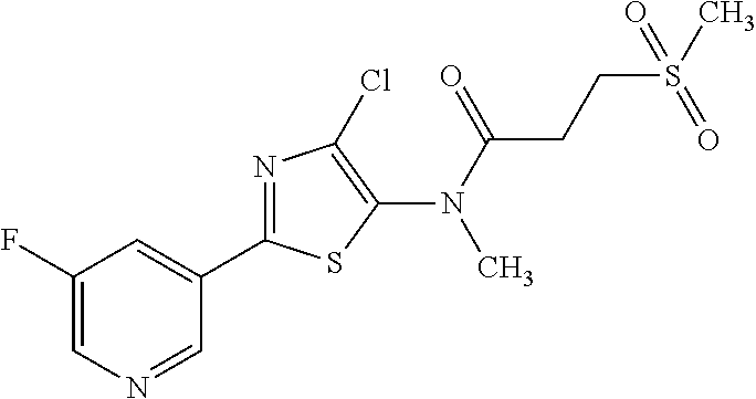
C1(F)=CN=CC(C2=NC(Cl)=C(N(C(=O)CCS(=O)(C)=O)C)S2)=C1
